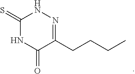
C1(=S)NC(=O)C(CCCC)=NN1
